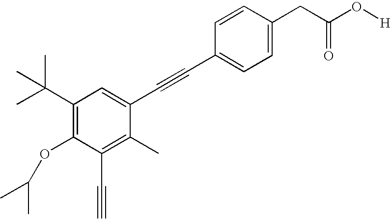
C1=C(CC(O[H])=O)C=CC(C#CC2=CC(C(C)(C)C)=C(OC(C)C)C(C#C)=C2C)=C1
